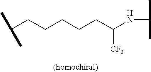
C(CCCCCC(NC(C)C)[CF3])(C)C
